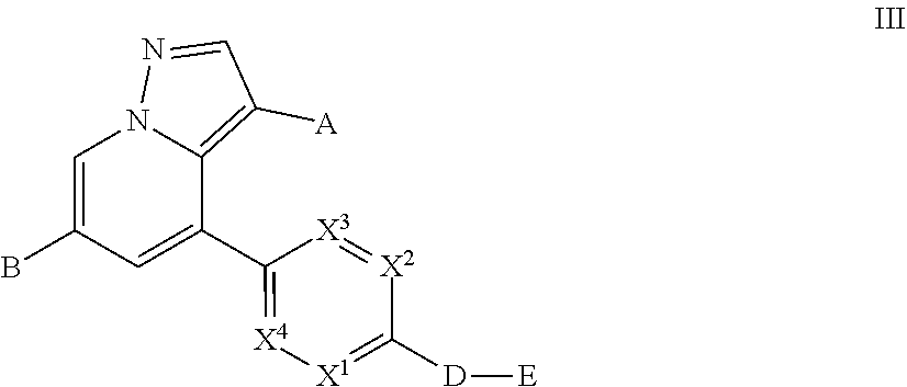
[X4]1=C(C2=CC(B)=CN3C2=C([A])C=N3)[X3]=[X2]C([D][E])=[X1]1
